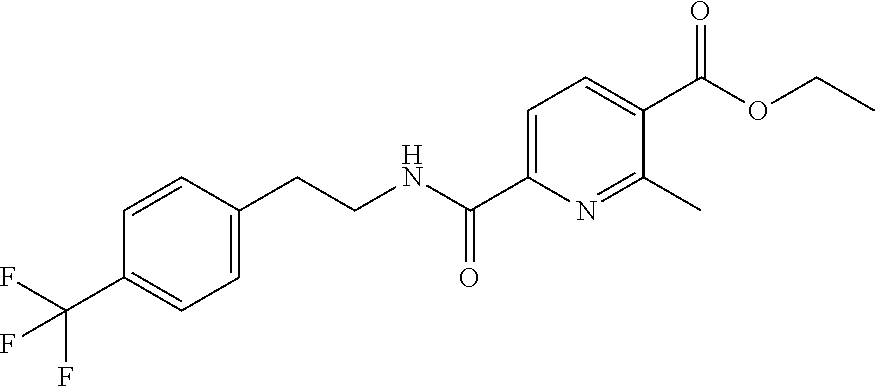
C1=CC(CCNC(C2=CC=C(C(OCC)=O)C(C)=N2)=O)=CC=C1C(F)(F)F
